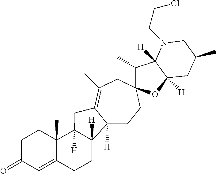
C12([H])CCC3(CC(C)=C1CC1([H])C4(C)C(=CC(=O)CC4)CCC21[H])C(C)C1([H])C([H])(O3)CC(C)CN1CCCl
